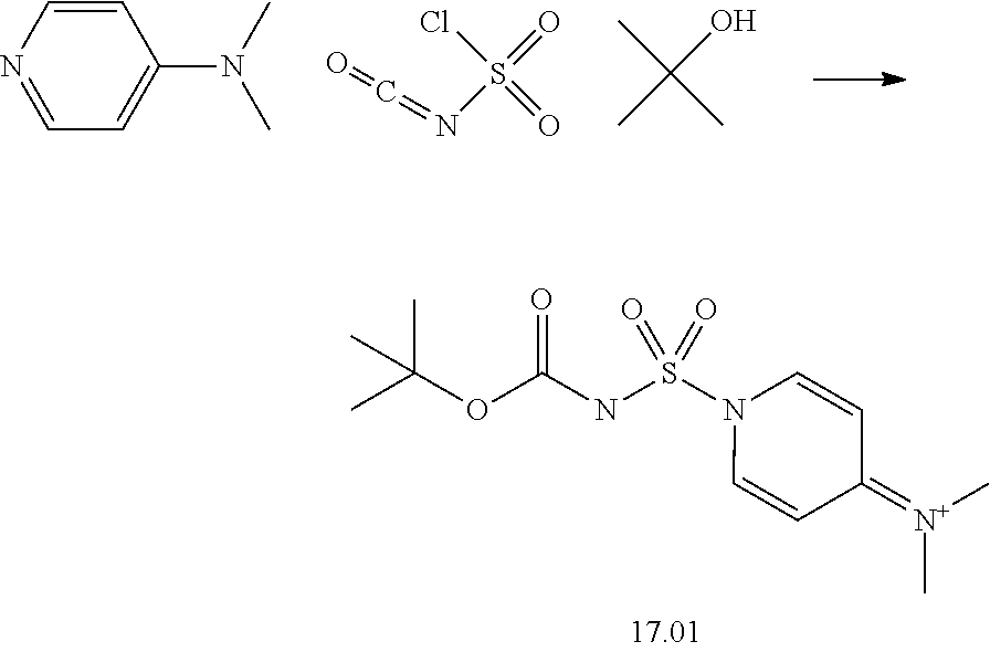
C(OC(NS(N1C=CC(=[N+](C)C)C=C1)(=O)=O)=O)(C)(C)C.C1=CN=CC=C1N(C)C.S(=O)(=O)(N=C=O)Cl.C(C)(C)(O)C
